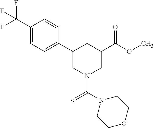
C1(C(F)(F)F)=CC=C(C2CN(C(=o)N3CCOCC3)CC(C(OC)=O)C2)C=C1
